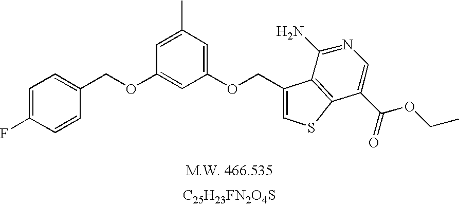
C1=C(F)C=CC(COC2=CC(OCC3=CSC4=C3C(N)=NC=C4C(=O)OCC)=CC(C)=C2)=C1.[C25H23FN2O4S]
